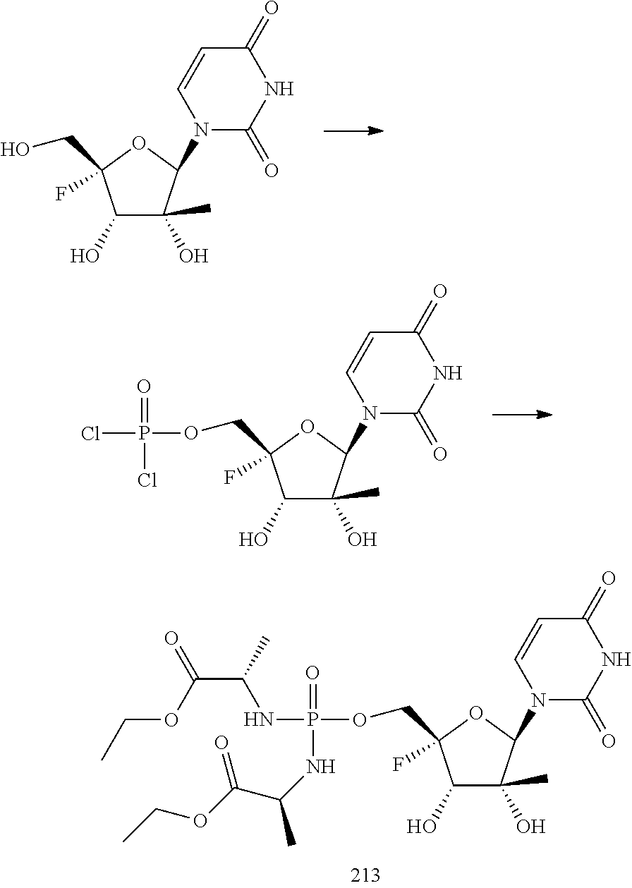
C1(O)C(C)(O)C(N2C(=O)NC(=O)C=C2)OC1(COP(NC(C(OCC)=O)C)(=O)NC(C)C(OCC)=O)F.C1(O)C(C)(O)C(N2C(=O)NC(=O)C=C2)OC1(CO)F.C1(O)C(C)(O)C(N2C(=O)NC(=O)C=C2)OC1(COP(Cl)(=O)Cl)F
